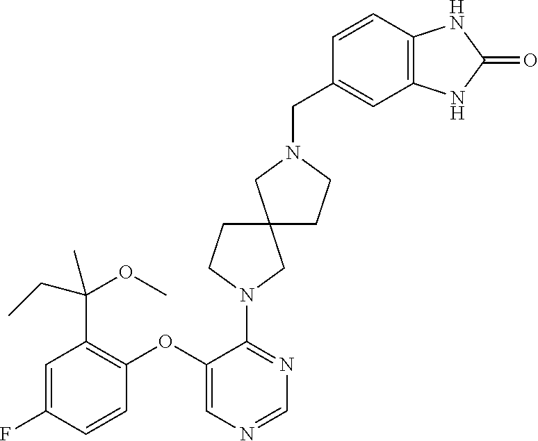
N1=C(N2CC3(CC2)CN(CC2=CC4=C(NC(=O)N4)C=C2)CC3)C(OC2=C(C(OC)(C)CC)C=C(F)C=C2)=CN=C1
